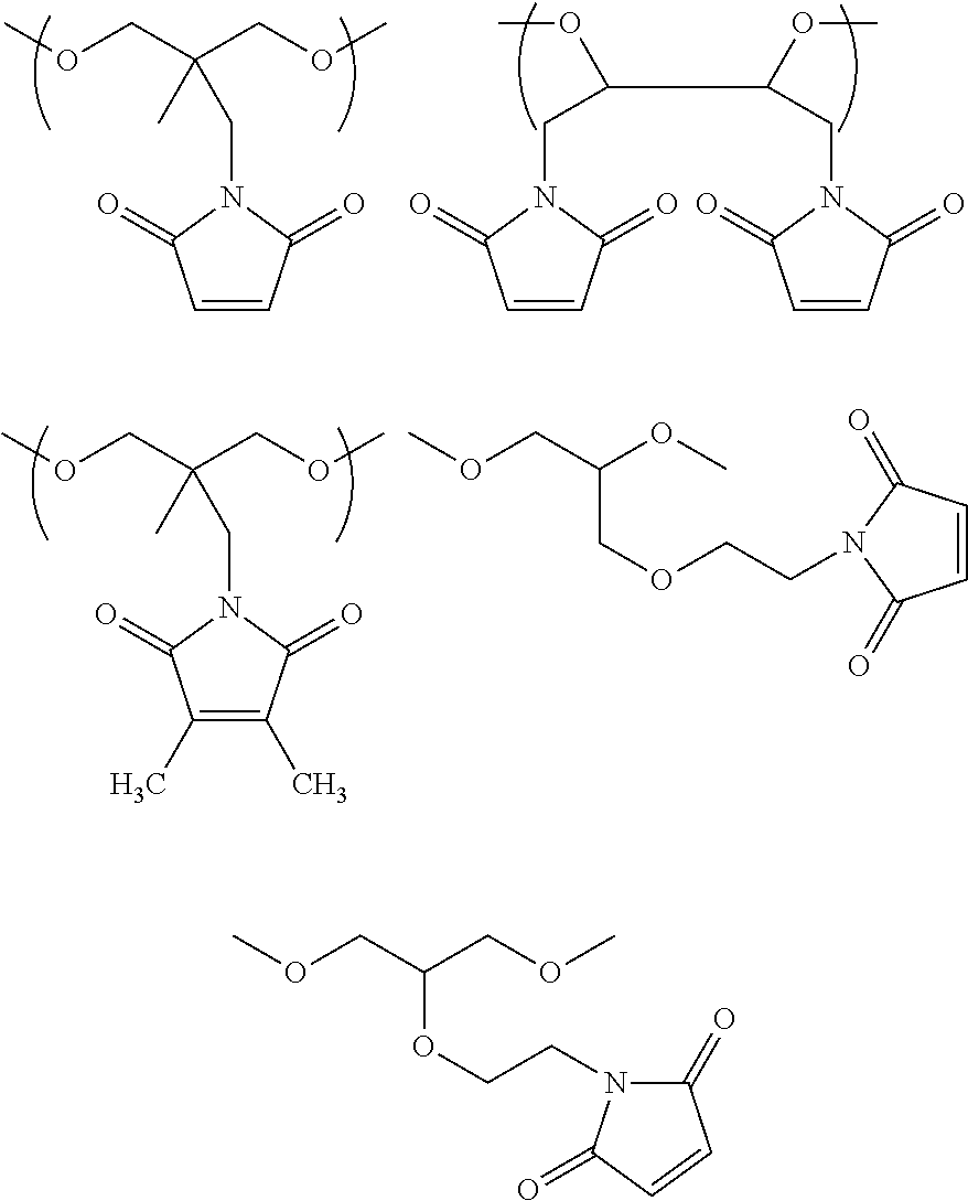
COCC(COC)(C)CN1C(=O)C=CC1=O.C(N1C(=O)C=CC1=O)C(C(CN1C(=O)C=CC1=O)OC)OC.COCC(COC)(C)CN1C(=O)C(C)=C(C)C1=O.C1=CC(=O)N(CCOCC(COC)OC)C1=O.C1(=O)N(CCOC(COC)COC)C(=O)C=C1
